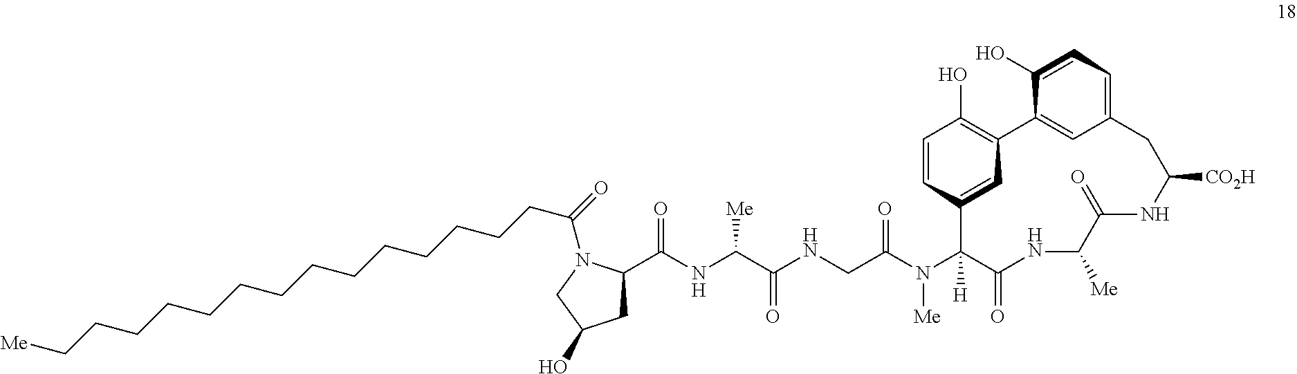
C1(C(NC(C(NCC(N(C2([H])C(=O)NC([Me])C(=O)NC([CO2H])CC3=CC=C(O)C(=C3)C3=C(O)C=CC2=C3)[Me])=O)=O)[Me])=O)CC(O)CN1C(=O)CCCCCCCCCCCCCC[Me]
